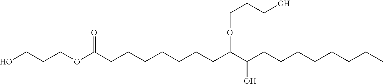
OCCCOC(CCCCCCCC(C(CCCCCCCC)O)OCCCO)=O
